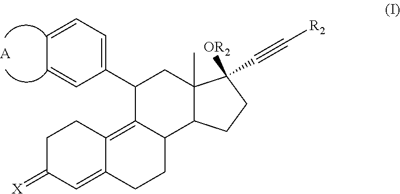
C1C(=[X])C=C2C(=C3C(CC2)C2C(C)(CC3C3=CC=CC=C3)C([OR2])(C#C[R2])CC2)C1.[A]
